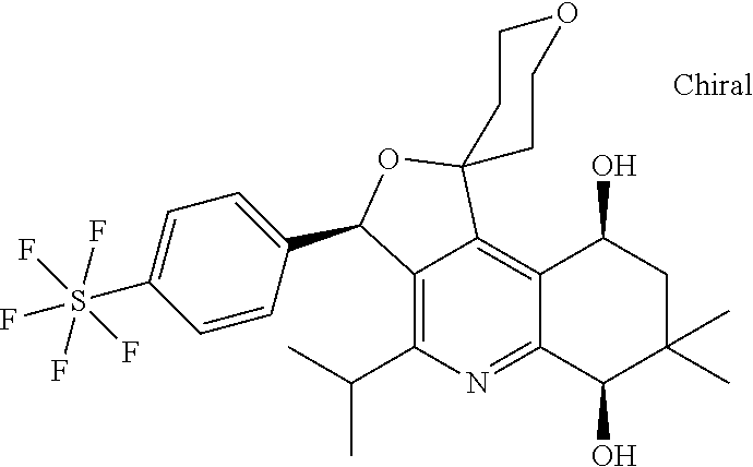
C1=CC(C2C3=C(C(C)C)N=C4C(=C3C3(O2)CCOCC3)C(O)CC(C)(C)C4O)=CC=C1S(F)(F)(F)(F)F
